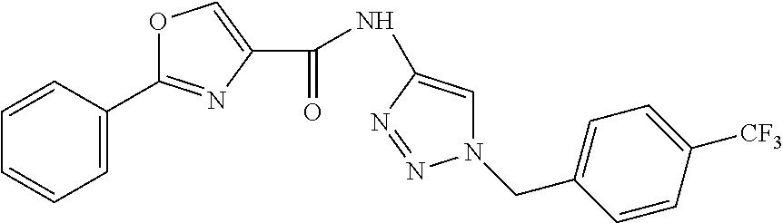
C1=C(C2=NC(C(=O)NC3=CN(CC4=CC=C([CF3])C=C4)N=N3)=CO2)C=CC=C1
